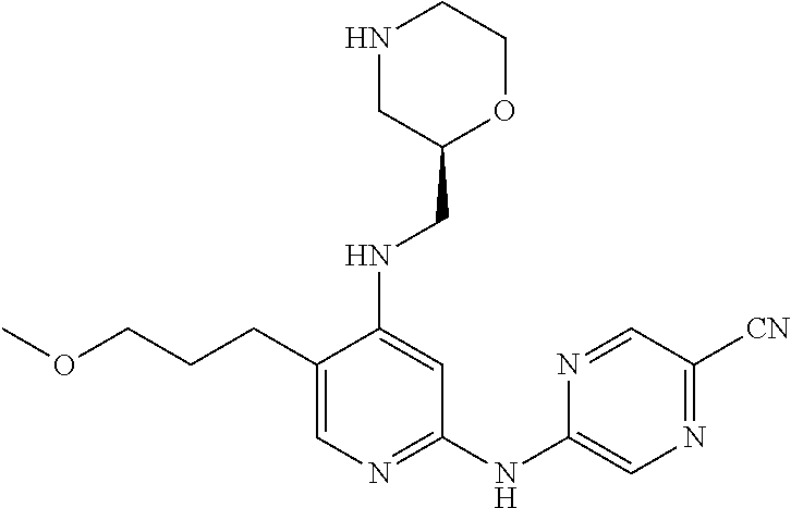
N1CC(CNC2=CC(NC3=CN=C([CN])C=N3)=NC=C2CCCOC)OCC1
